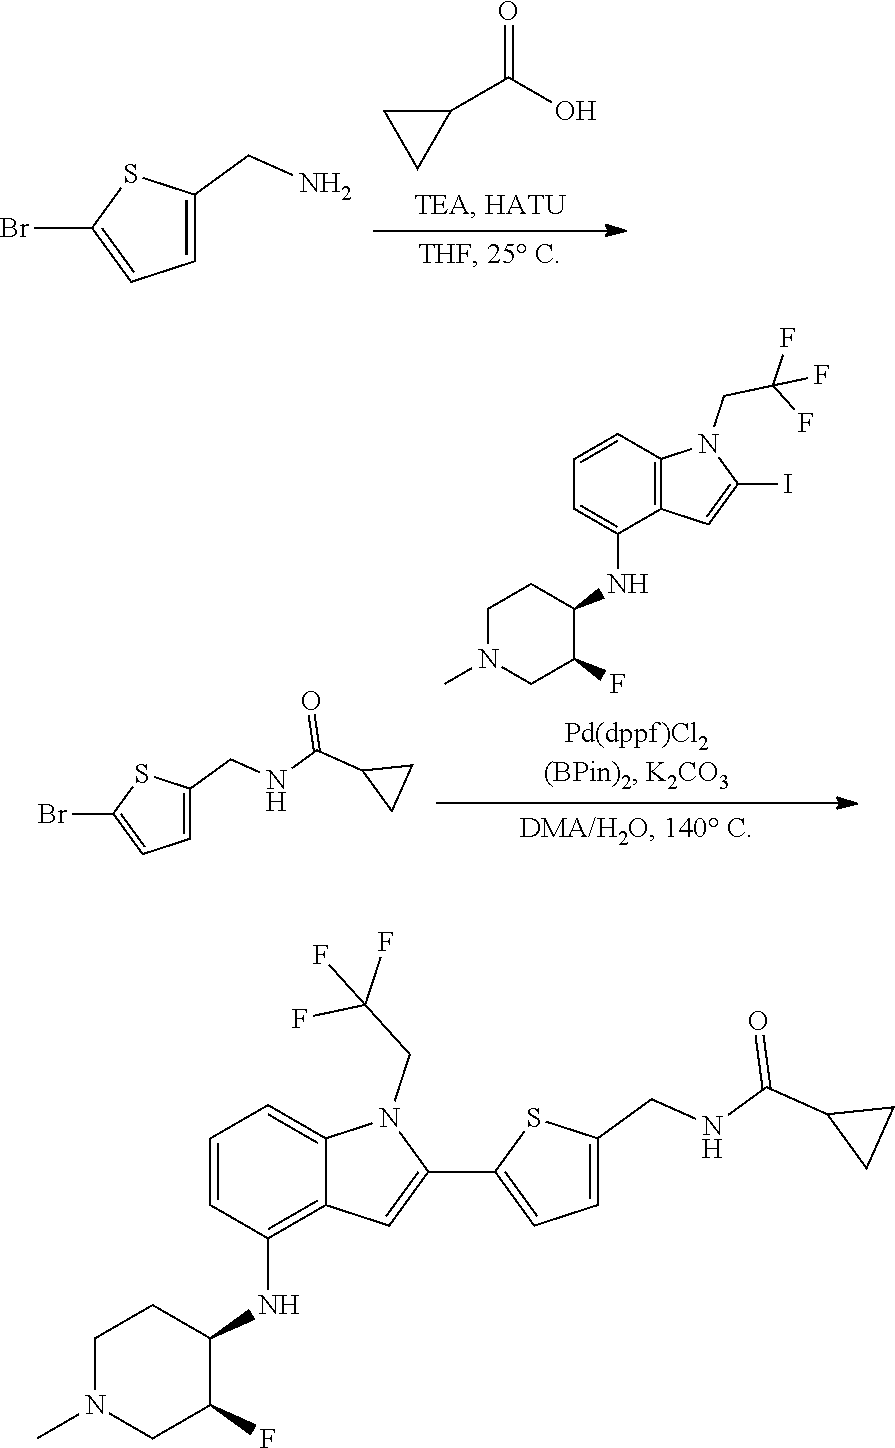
C1=CC2=C(C(NC3CCN(C)CC3F)=C1)C=C(I)N2CC(F)(F)F.C1=C(CNC(C2CC2)=O)SC(Br)=C1.C1=C(CN)SC(Br)=C1.C1(C(O)=O)CC1.C1=C(CNC(C2CC2)=O)SC(C2=CC3=C(NC4CCN(C)CC4F)C=CC=C3N2CC(F)(F)F)=C1
